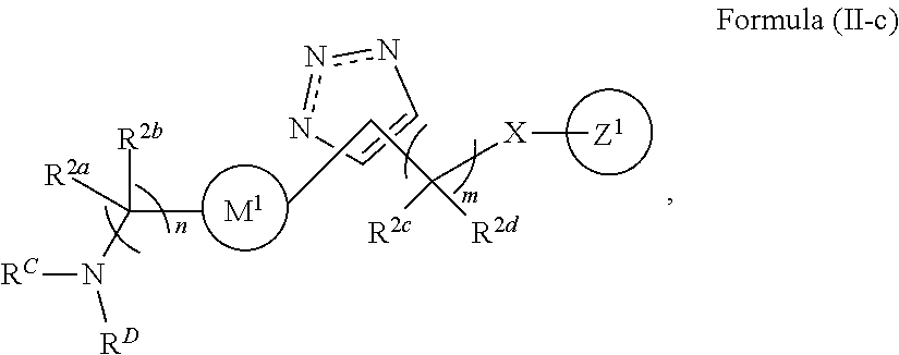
[Z1].[M1].n1nnC=C1.CC(N([RD])[RC])([R2a])[R2b].CCC([X]C)([R2c])[R2d]
